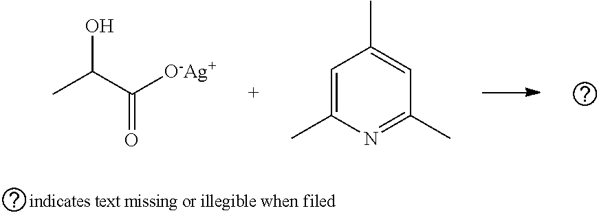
CC(C([O-Ag+])=O)O.C1=C(C)N=C(C)C=C1C
